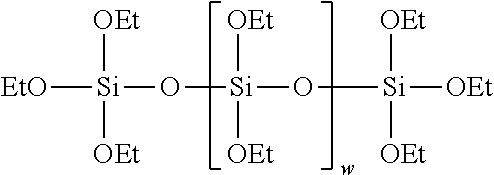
[EtO][Si](O[Si](O[Si]([OEt])([OEt])[OEt])([OEt])[OEt])([OEt])[OEt]
